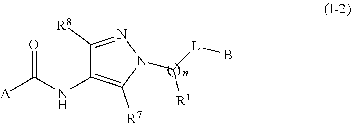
C1([R8])=NN(C([R1])[L]B)C([R7])=C1NC([A])=O
